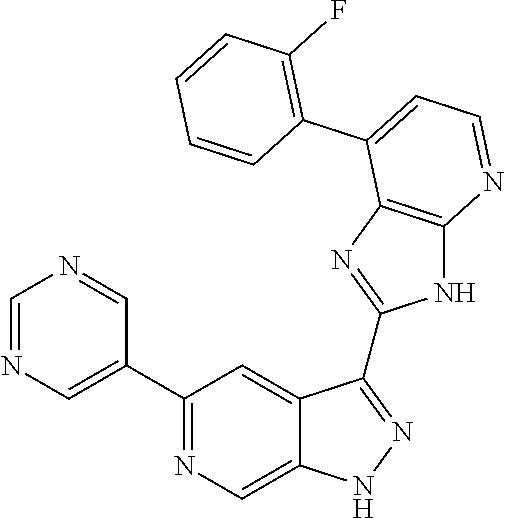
C1=NC=C(C2=NC=C3C(=C2)C(C2=NC4=C(N2)N=CC=C4C2=C(F)C=CC=C2)=NN3)C=N1
